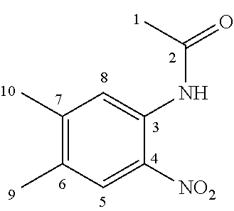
C1(C)=C(C)C=C([NO2])C(NC(=O)C)=C1
